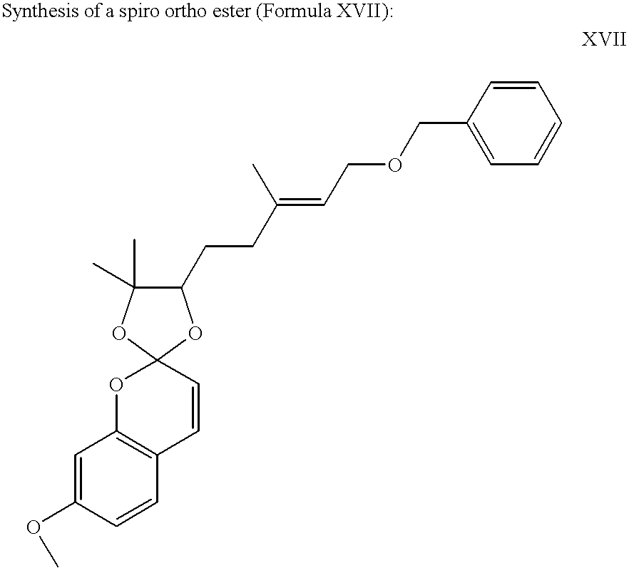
C1=C(OC)C=CC2=C1OC1(C=C2)OC(CCC(=CCOCC2=CC=CC=C2)C)C(C)(C)O1
